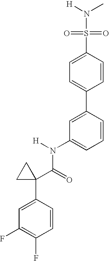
C1=C(C2=CC=C(S(N(C)[H])(=O)=O)C=C2)C=CC=C1N(C(C1(C2=CC(F)=C(F)C=C2)CC1)=O)[H]
